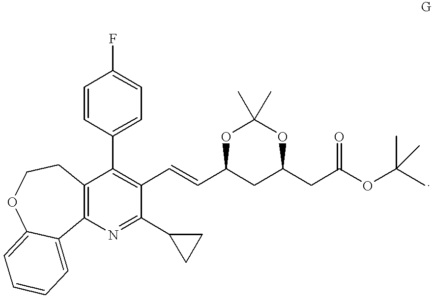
C1=CC(C2=C(C=CC3CC(CC(OC(C)(C)C)=O)OC(C)(C)O3)C(C3CC3)=NC3=C2CCOC2=CC=CC=C32)=CC=C1F
